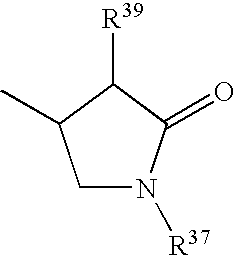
C1N([R37])C(=O)C([R39])C1C
